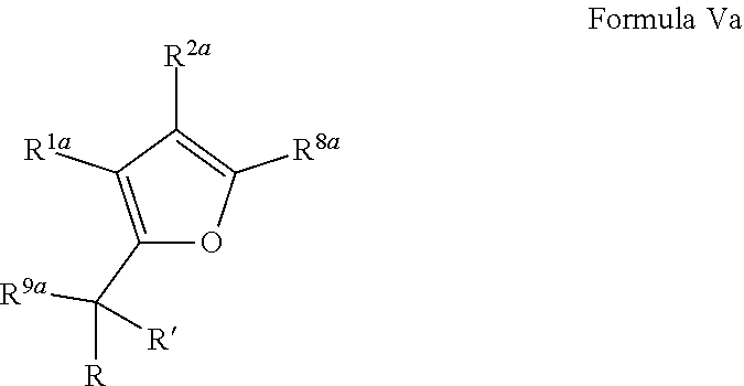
C1(C([R])([R9a])[R])=C([R1a])C([R2a])=C([R8a])O1
